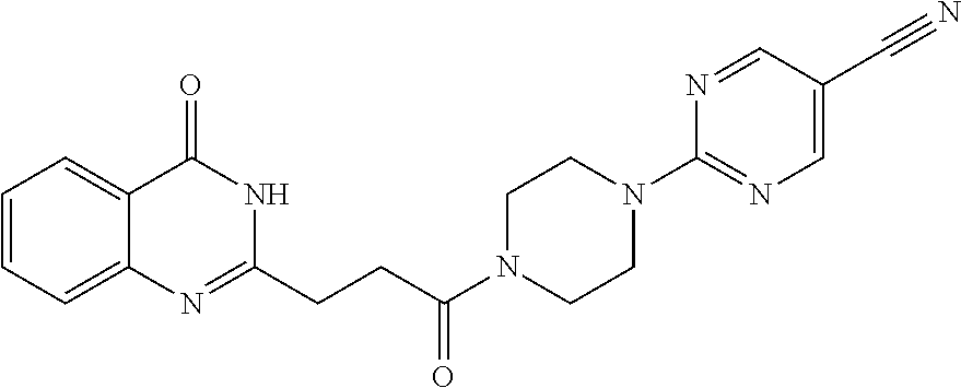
C12=CC=CC=C1C(=O)NC(CCC(N1CCN(C3=NC=C(C#N)C=N3)CC1)=O)=N2
